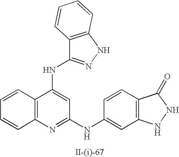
C12=C(N=C(NC3=CC4=C(C=C3)C(=O)NN4)C=C1NC1=NNC3=C1C=CC=C3)C=CC=C2
